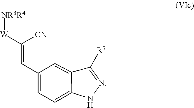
[NR3R4][W]C([CN])=CC1=CC=C2NN=C([R7])C2=C1
